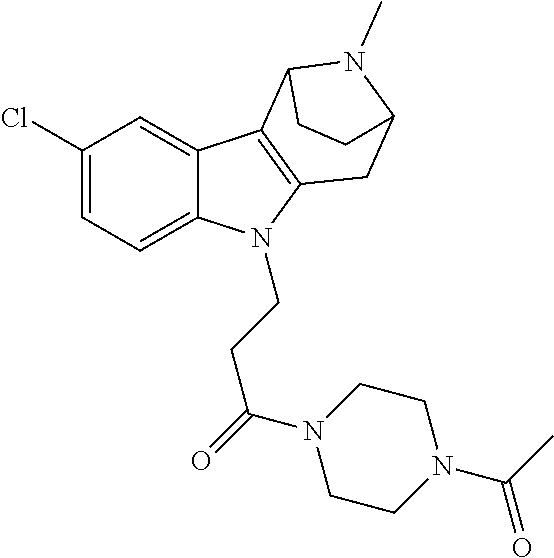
C1(Cl)=CC=C2C(=C1)C1=C(N2CCC(N2CCN(C(C)=O)CC2)=O)CC2N(C)C1CC2
